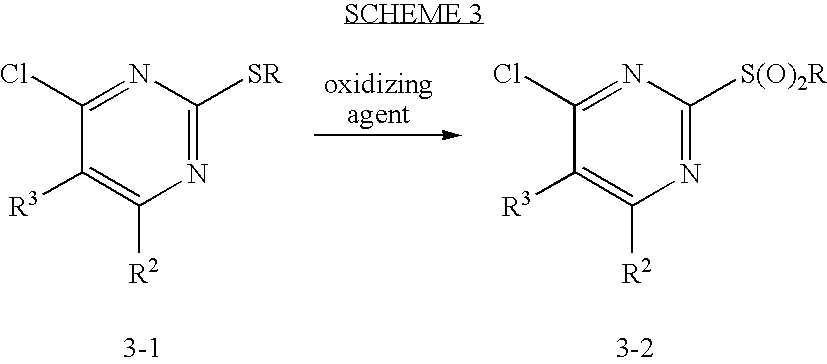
N1=C([SR])N=C(Cl)C([R3])=C1[R2].N1=C([S(O)2R])N=C(Cl)C([R3])=C1[R2]
